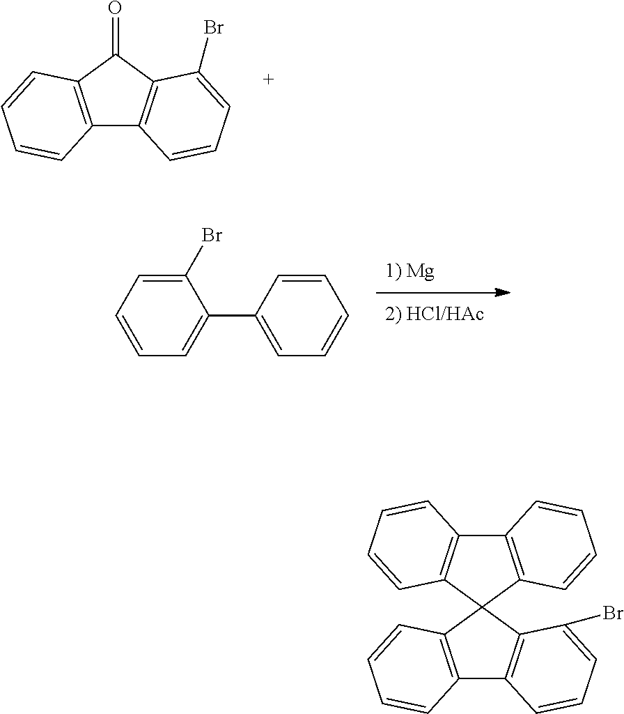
C12=C(C(=O)C3=C1C=CC=C3Br)C=CC=C2.C1(Br)=CC=CC=C1C1=CC=CC=C1.C12=C(C=CC=C1)C1(C3=C2C=CC=C3Br)C2=C(C3=C1C=CC=C3)C=CC=C2
